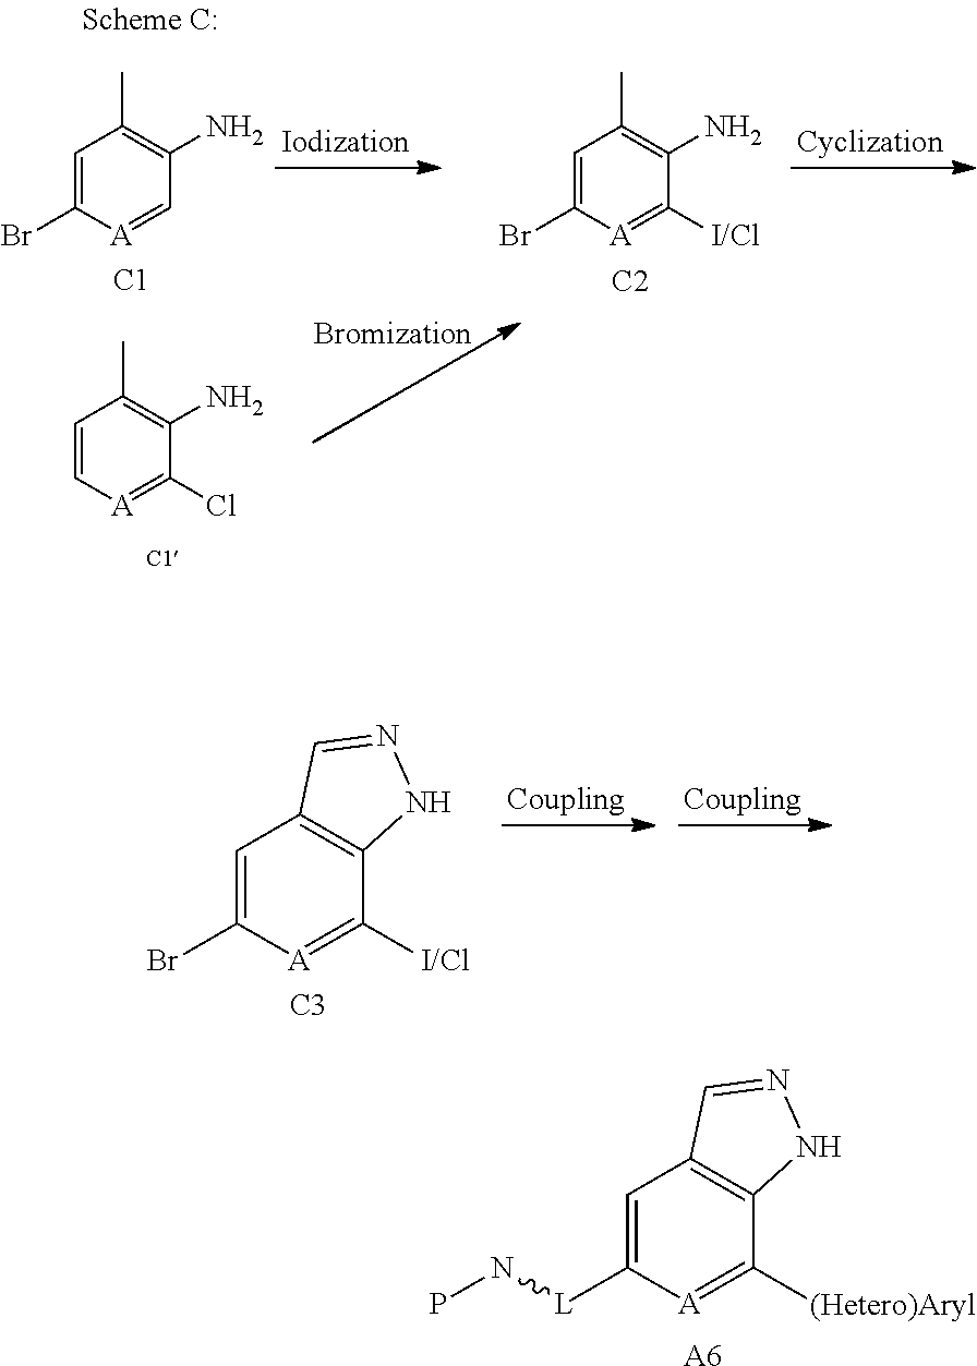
C1=C(Br)[A]=C([I/Cl])C2=C1C=NN2.[C3].C1=C([L]NP)[A]=C([(Hetero)Aryl])C2=C1C=NN2.[A6].C1=C(Br)[A]=CC(N)=C1C.[C1].C1=C[A]=C(Cl)C(N)=C1C.C1=C(Br)[A]=C([I/Cl])C(N)=C1C.[C2]
